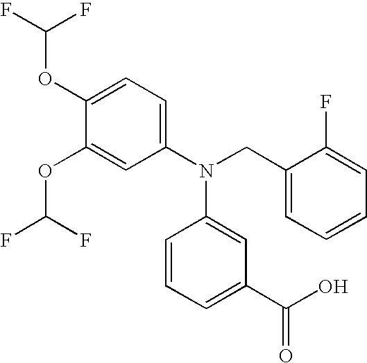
C1(OC(F)F)=CC=C(N(CC2=CC=CC=C2F)C2=CC(C(=O)O)=CC=C2)C=C1OC(F)F
